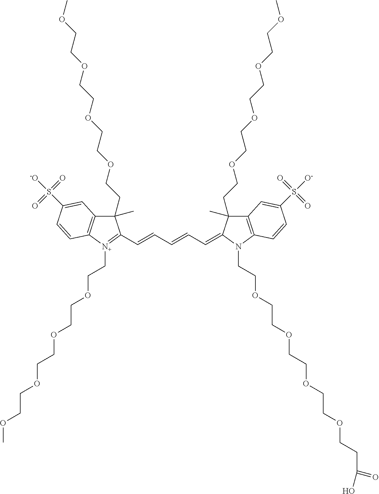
C1(C)(CCOCCOCCOCCOC)C2=C([N+](CCOCCOCCOCCOC)=C1C=CC=CC=C1C(C)(CCOCCOCCOCCOC)C3=C(N1CCOCCOCCOCCOCCC(=O)O)C=CC(S(=O)(=O)[O-])=C3)C=CC(S(=O)(=O)[-O])=C2
